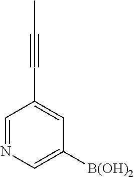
C1=NC=C([B(OH)2])C=C1C#CC
